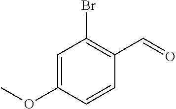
C1=C(OC)C=CC(C=O)=C1Br
